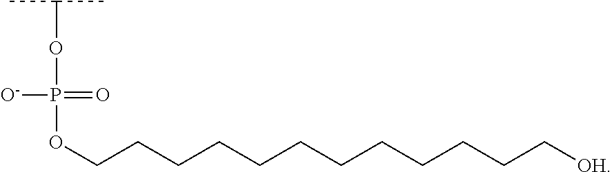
O(C(C)C)P(OCCCCCCCCCCCC[OH])([O-])=O
